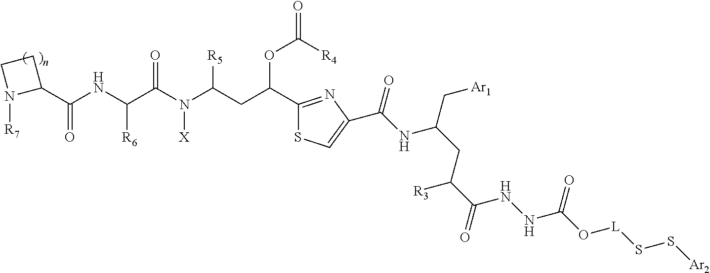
C(NC(C(N(C(CC(OC(=O)[R4])C1=NC(C(NC(CC([R3])C(NNC(O[L]SS[Ar2])=O)=O)C[Ar1])=O)=CS1)[R5])[X])=O)[R6])(C1CCN1[R7])=O
